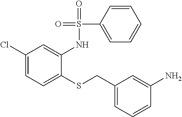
C1(Cl)=CC=C(SCC2=CC=CC(N)=C2)C(NS(C2=CC=CC=C2)(=O)=O)=C1
